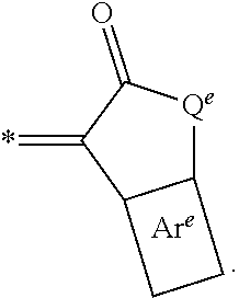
*=C1C2C([Qe]C1=O)CC2
